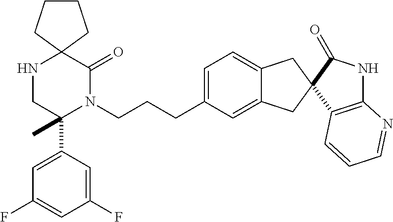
C1CCC2(C1)NCC(C1=CC(F)=CC(F)=C1)(C)N(CCCC1=CC=C3C(=C1)CC1(C3)C(=O)NC3=C1C=CC=N3)C2=O
